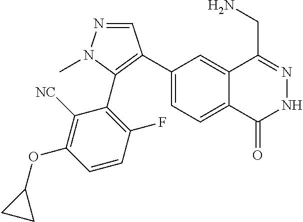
C1(C2=C(C3=C(F)C=CC(OC4CC4)=C3[NC])N(C)N=C2)=CC=C2C(=C1)C(CN)=NNC2=O
